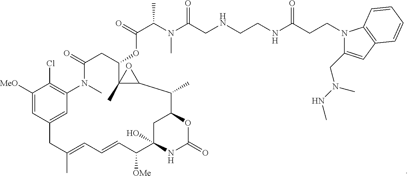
C1([MeO])=CC2=CC(=C1Cl)N(C)C(=O)CC(OC(=O)C(C)N(C)C(=O)CNCCNC(CCN1C(CN(C)NC)=CC3=C1C=CC=C3)=O)C1(C)C(C(C)C3CC(O)(C([OMe])C=CC=C(C)C2)NC(=O)O3)O1
